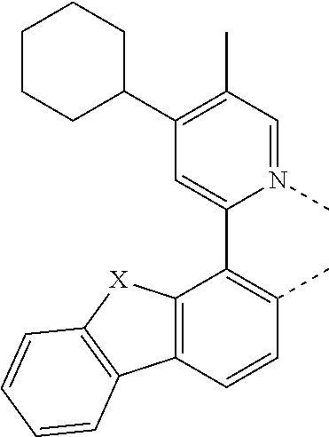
C12=C(C=CC(C)=C1C1=CC(C3CCCCC3)=C(C)C=N1C)C1=C([X]2)C=CC=C1
